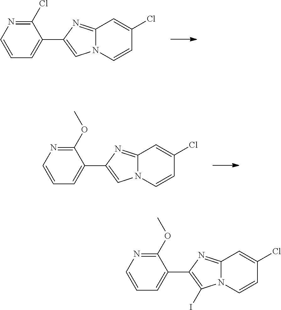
C1=CC=C(C2=CN3C(=N2)C=C(Cl)C=C3)C(Cl)=N1.C1=CC=C(C2=CN3C(=N2)C=C(Cl)C=C3)C(OC)=N1.C1=CC=C(C2=C(I)N3C(=N2)C=C(Cl)C=C3)C(OC)=N1
